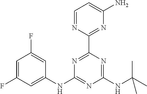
C1=C(F)C=C(NC2=NC(NC(C)(C)C)=NC(C3=NC(N)=CC=N3)=N2)C=C1F
